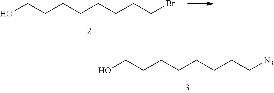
OCCCCCCCCBr.OCCCCCCCC[N3]
